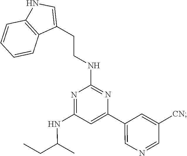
C(C(C)NC1=NC(NCCC2=CNC3=C2C=CC=C3)=NC(C2=CN=CC([CN])=C2)=C1)C
